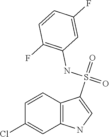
C1=CC2=C(C=C1Cl)NC=C2S(=O)(NC1=C(F)C=CC(F)=C1)=O
